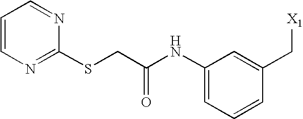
S(C1=NC=CC=N1)CC(NC1=CC=CC(C[X1])=C1)=O
